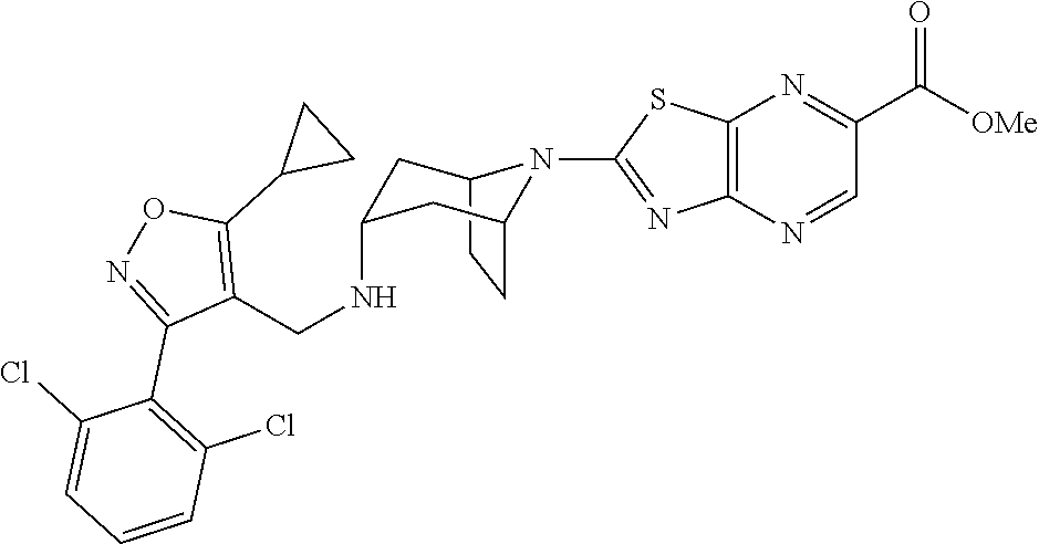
C12CCC(CC(NCC3=C(C4CC4)ON=C3C3=C(Cl)C=CC=C3Cl)C1)N2C1=NC2=C(N=C(C([OMe])=O)C=N2)S1
